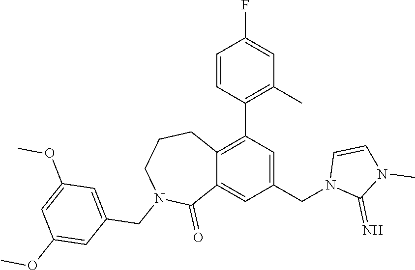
C12=C(C3=C(C)C=C(F)C=C3)C=C(CN3C(=N)N(C)C=C3)C=C1C(=O)N(CC1=CC(OC)=CC(OC)=C1)CCC2
